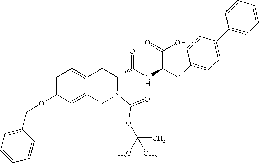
C12=CC=C(OCC3=CC=CC=C3)C=C1CN(C(=O)OC(C)(C)C)C(C(NC(CC1=CC=C(C3=CC=CC=C3)C=C1)C(=O)O)=O)C2
